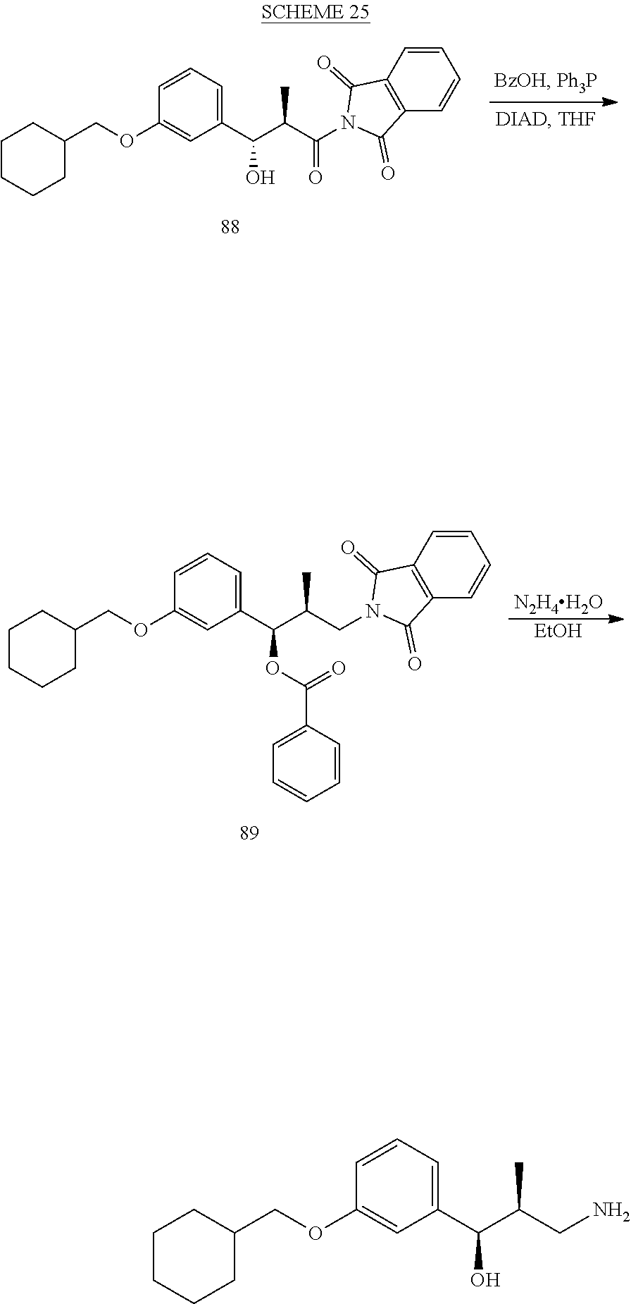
C1(COC2=CC(C(C(C(N3C(=O)C4=C(C3=O)C=CC=C4)=O)C)O)=CC=C2)CCCCC1.[N2H4H2O].[EtOH].C1(COC2=CC(C(C(CN3C(=O)C4=C(C3=O)C=CC=C4)C)OC(=O)C3=CC=CC=C3)=CC=C2)CCCCC1.C1(COC2=CC(C(C(CN)C)O)=CC=C2)CCCCC1
